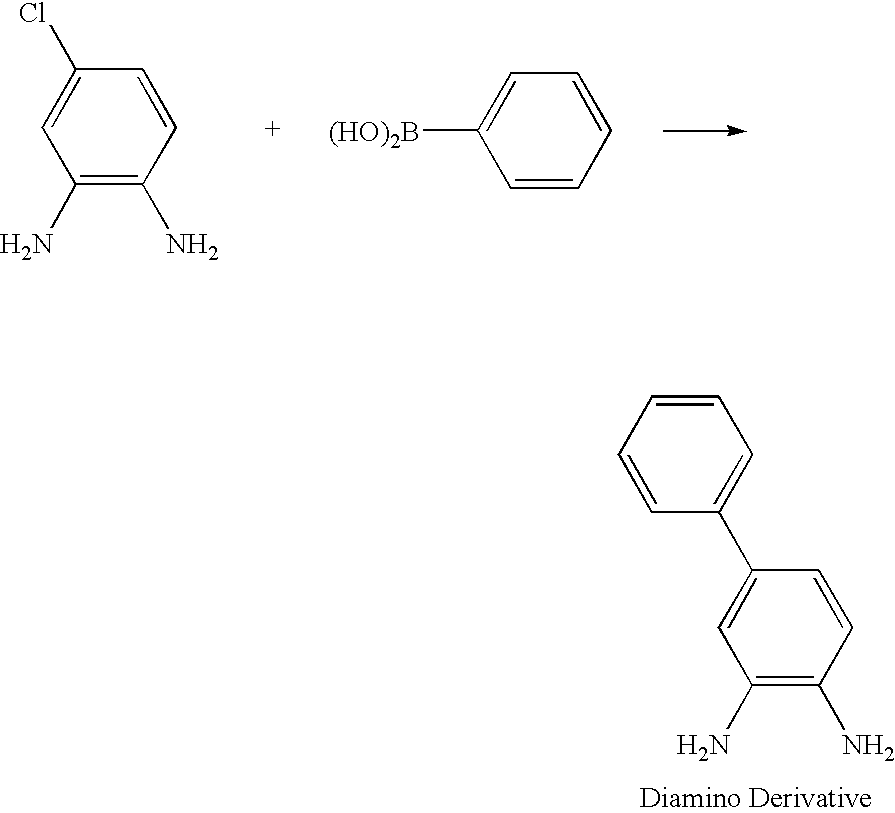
C1(N)=C(N)C=CC(Cl)=C1.C1=CC=CC=C1[(HO)2B].C1=CC=CC(C2=CC(N)=C(N)C=C2)=C1
